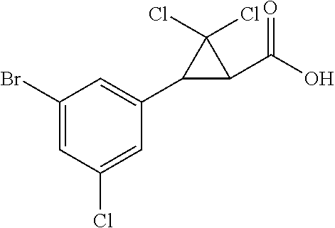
C1(Br)=CC(Cl)=CC(C2C(C(O)=O)C2(Cl)Cl)=C1
